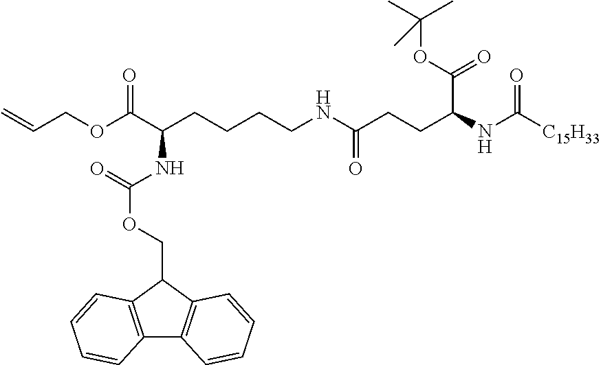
N(C(CCC(NC([C15H33])=O)C(OC(C)(C)C)=O)=O)CCCCC(C(OCC=C)=O)NC(OCC1C2=C(C3=C1C=CC=C3)C=CC=C2)=O
